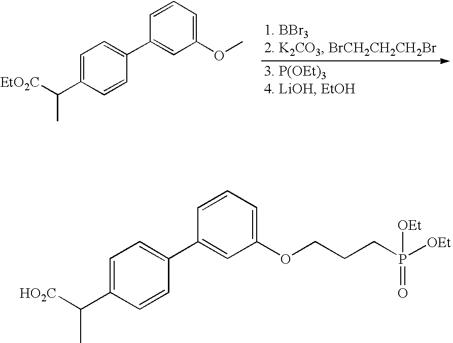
C(C)(C1=CC=C(C2=CC(OC)=CC=C2)C=C1)[EtO2C].C(C)(C1=CC=C(C2=CC(OCCCP([OEt])(=O)[OEt])=CC=C2)C=C1)[HO2C]
